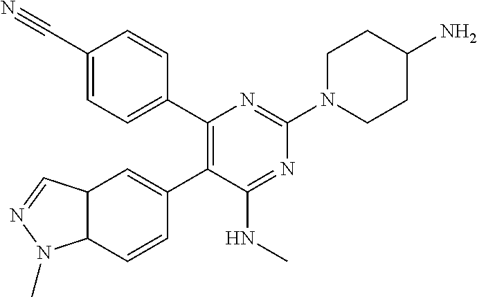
C1=CC2C(C=C1C1=C(C3=CC=C(C#N)C=C3)N=C(N3CCC(N)CC3)N=C1NC)C=NN2C
